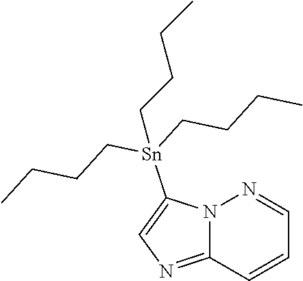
C12=NC=C([Sn](CCCC)(CCCC)CCCC)N1N=CC=C2
